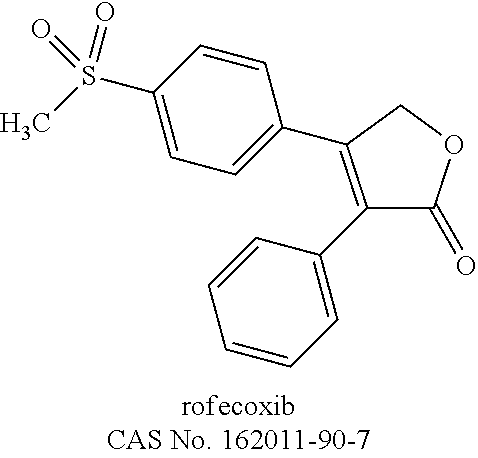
C1(C2=CC=CC=C2)=C(C2=CC=C(S(C)(=O)=O)C=C2)COC1=O
